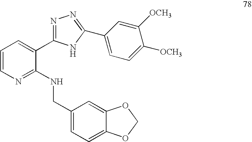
C1=CN=C(NCC2=CC=C3C(=C2)OCO3)C(C2=NN=C(C3=CC=C([OCH3])C([OCH3])=C3)N2)=C1
